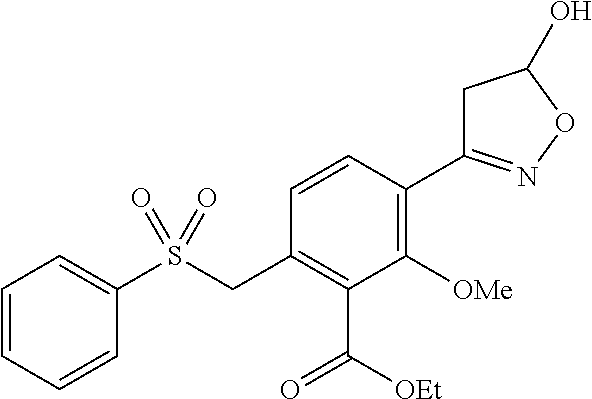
C1=CC=CC(S(CC2=C(C([OEt])=O)C([OMe])=C(C3=NOC(O)C3)C=C2)(=O)=O)=C1
